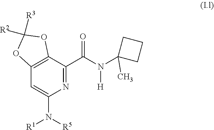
N1=C(C(N(C2(C)CCC2)[H])=O)C2=C(C=C1N([R5])[R1])OC([R3])([R2])O2
